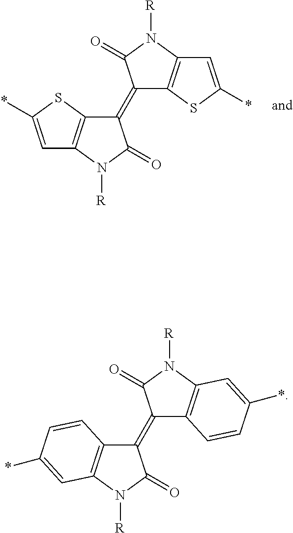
C1=C(*)SC2=C1N([R])C(=O)C2=C1C2=C(N([R])C1=O)C=C(*)S2.C1(=C2C3=C(N([R])C2=O)C=C(*)C=C3)C2=C(N([R])C1=O)C=C(*)C=C2
